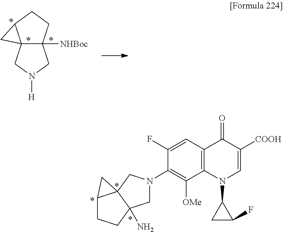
C123C([NHBoc])(CCC1C2)CN([H])C3.C1(N2CC3(N)C4(C2)C(CC3)C4)=C([OMe])C2=C(C=C1F)C(=O)C([COOH])=CN2C1CC1F
